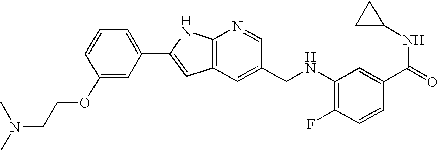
C1(OCCN(C)C)=CC(C2=CC3=C(N2)N=CC(CNC2=C(F)C=CC(C(NC4CC4)=O)=C2)=C3)=CC=C1
